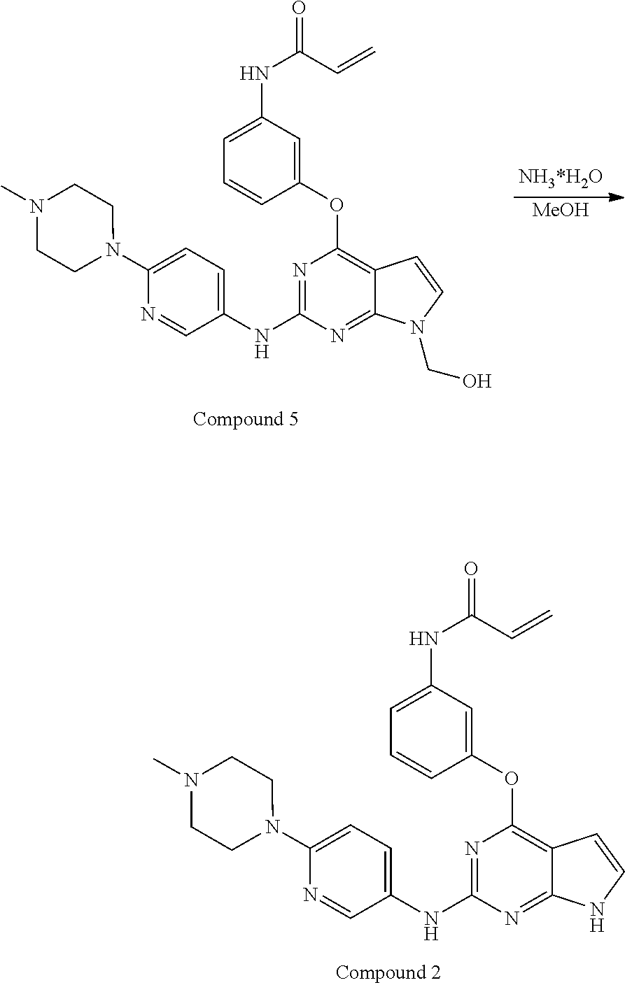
N1=C(NC2=CC=C(N3CCN(C)CC3)N=C2)N=C2C(=C1OC1=CC(NC(C=C)=O)=CC=C1)C=CN2.[MeOH].N1=C(NC2=CC=C(N3CCN(C)CC3)N=C2)N=C2C(=C1OC1=CC(NC(C=C)=O)=CC=C1)C=CN2CO
